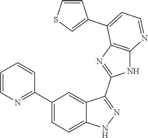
C1(C2=CC=C3C(=C2)C(C2=NC4=C(N2)N=CC=C4C2=CSC=C2)=NN3)=NC=CC=C1
